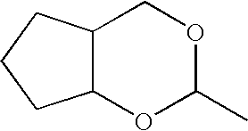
C12C(COC(C)O1)CCC2
